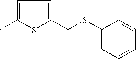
C1=C(C)SC(CSC2=CC=CC=C2)=C1
